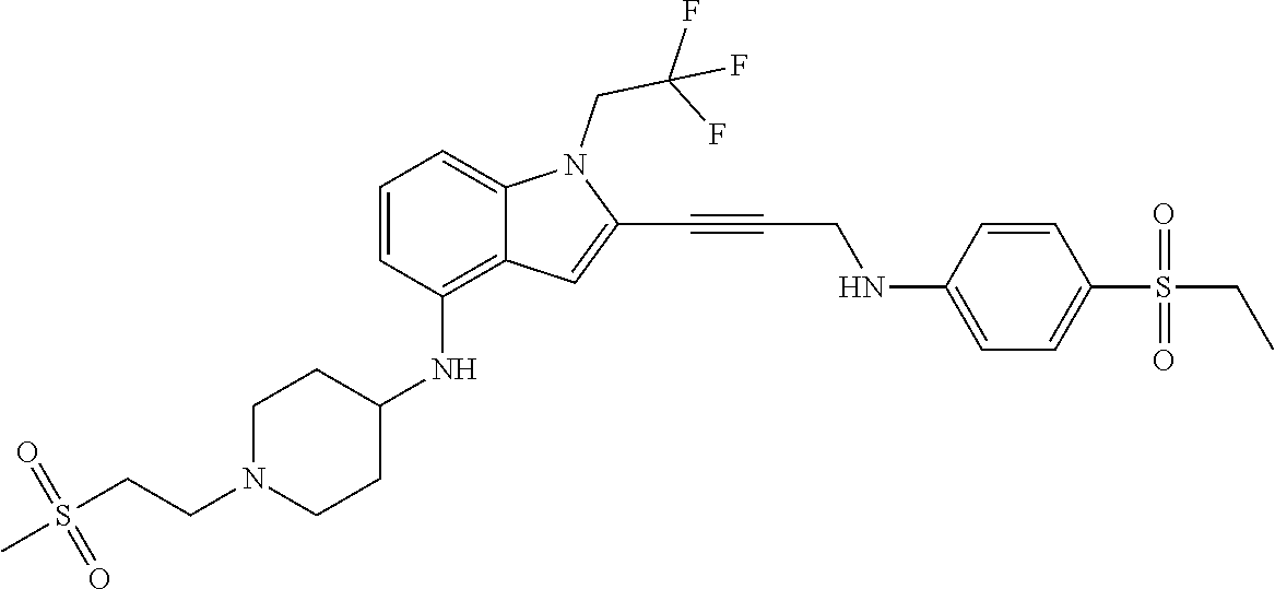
C(C#CC1=CC2=C(NC3CCN(CCS(C)(=O)=O)CC3)C=CC=C2N1CC(F)(F)F)NC1=CC=C(S(CC)(=O)=O)C=C1
